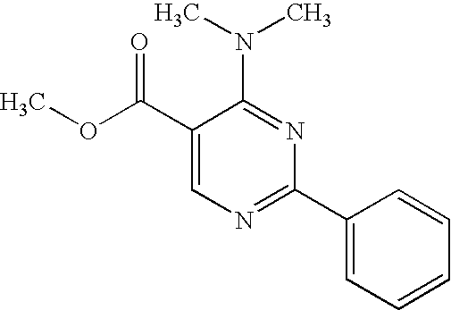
C1(C(OC)=O)=CN=C(C2=CC=CC=C2)N=C1N(C)C
